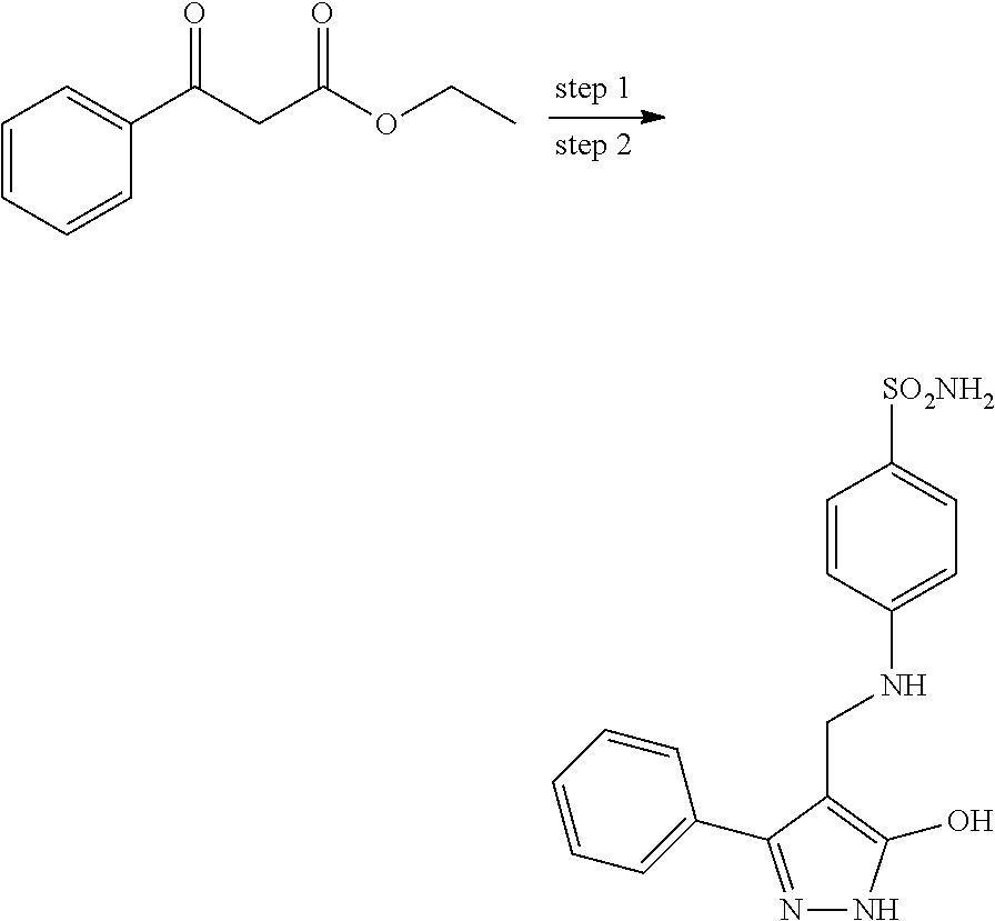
C1=CC=CC(C(CC(OCC)=O)=O)=C1.C1=CC=C(C2=NNC(O)=C2CNC2=CC=C([SO2NH2])C=C2)C=C1
